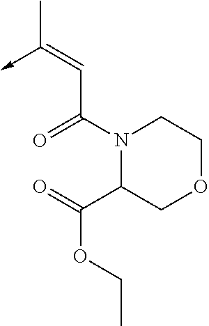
C(C(N1C(C(=O)OCC)COCC1)=O)=C(C)->C
